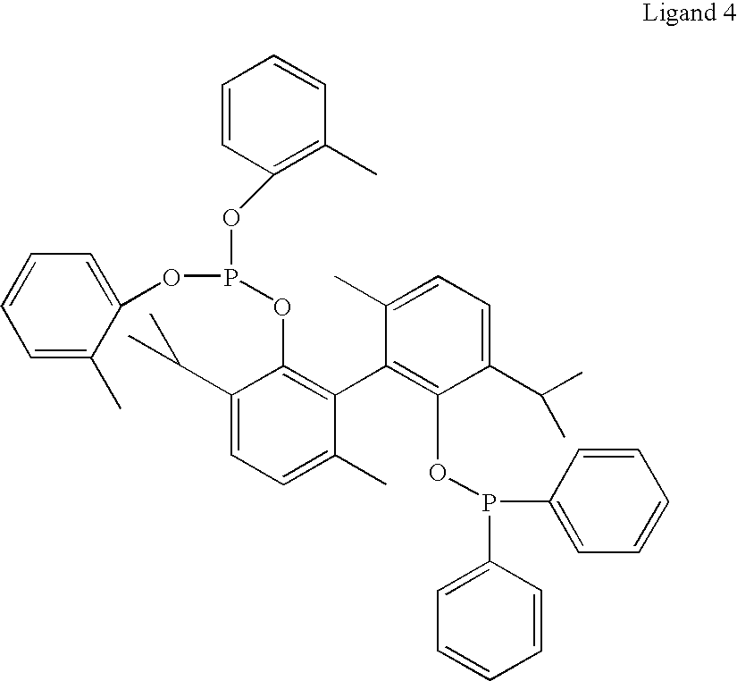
C1=CC(OP(OC2=CC=CC=C2C)OC2=C(C3=C(OP(C4=CC=CC=C4)C4=CC=CC=C4)C(C(C)C)=CC=C3C)C(C)=CC=C2C(C)C)=C(C)C=C1
